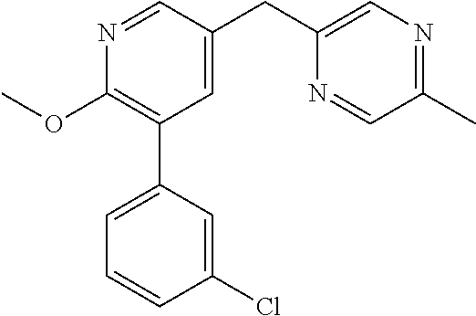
C1(OC)=C(C2=CC=CC(Cl)=C2)C=C(CC2=CN=C(C)C=N2)C=N1
